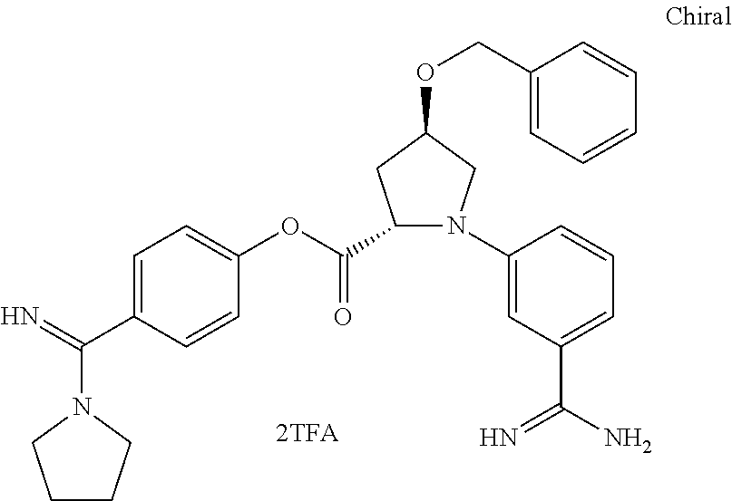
C1CCN(C(=N)C2=CC=C(OC(C3N(C4=CC(C(N)=N)=CC=C4)CC(OCC4=CC=CC=C4)C3)=O)C=C2)C1
